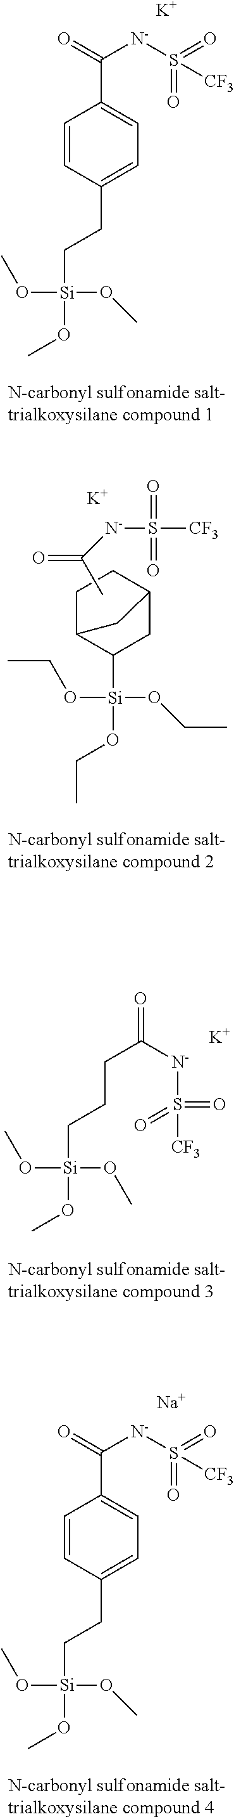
C1=CC(CC[Si](OC)(OC)OC)=CC=C1C(=O)[N-]S([CF3])(=O)=O.[K].C12C([Si](OCC)(OCC)OCC)CC(C1)CC2.CC([N-]S(=O)(=O)[CF3])=O.[K].O=C([N-]S(=O)(=O)[CF3])CCC[Si](OC)(OC)OC.[K].C1=CC(CC[Si](OC)(OC)OC)=CC=C1C(=O)[N-]S([CF3])(=O)=O.[Na]
